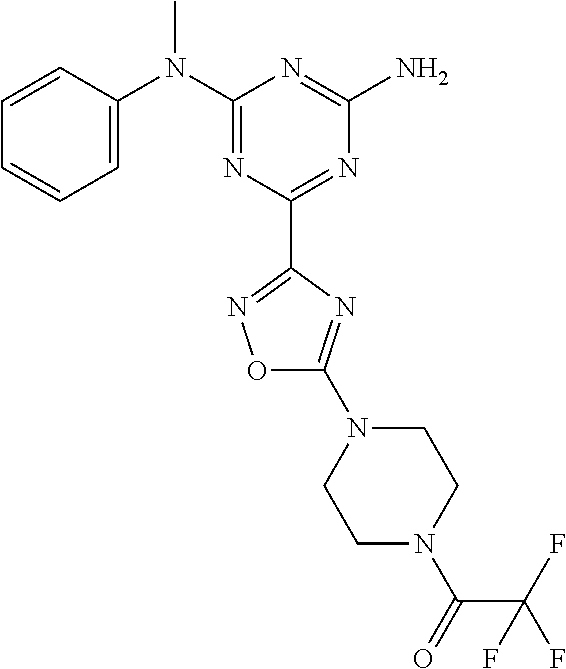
C1=CC(N(C2=NC(C3=NOC(N4CCN(C(C(F)(F)F)=O)CC4)=N3)=NC(N)=N2)C)=CC=C1
